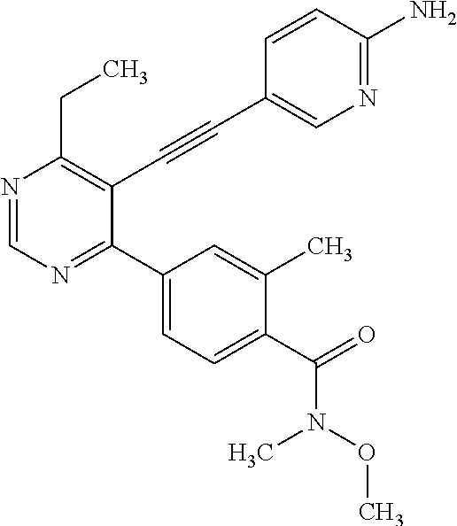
N1=CN=C(C2=CC=C(C(=O)N(OC)C)C(C)=C2)C(C#CC2=CN=C(N)C=C2)=C1CC
